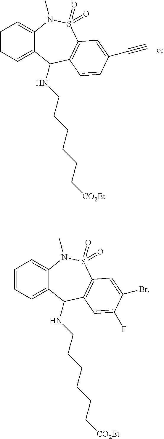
C1=CC=C2C(=C1)N(C)S(=O)(=O)C1=C(C2NCCCCCC[CO2Et])C=CC(C#C)=C1.C1=CC=C2C(=C1)N(C)S(=O)(=O)C1=C(C2NCCCCCC[CO2Et])C=C(F)C(Br)=C1
